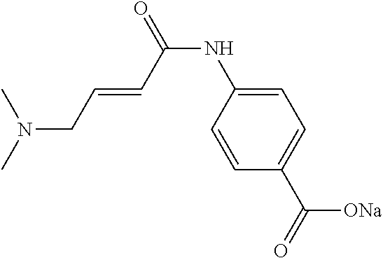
C1=CC(C(=O)[ONa])=CC=C1NC(=O)C=CCN(C)C
